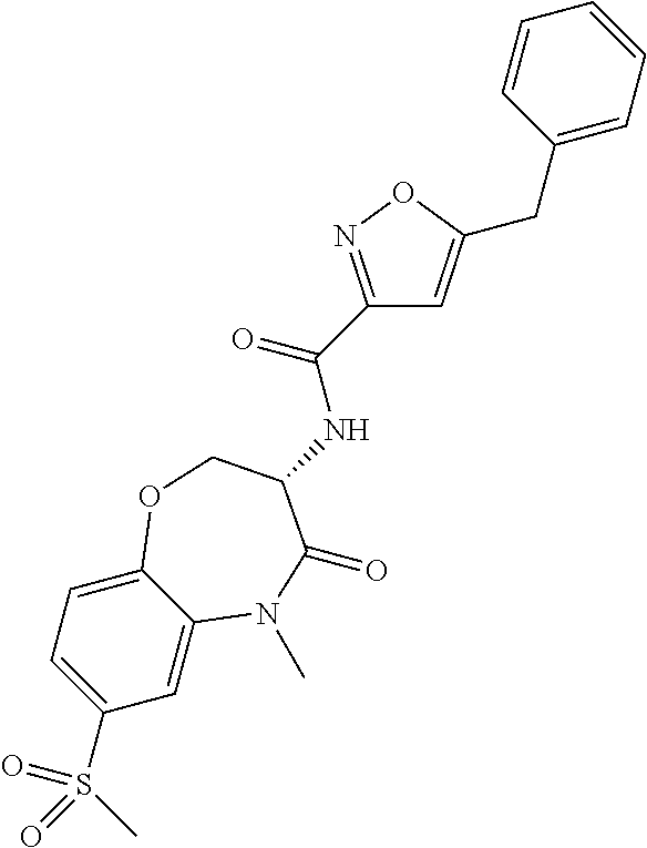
C1=C2C(=CC=C1S(C)(=O)=O)OCC(NC(C1=NOC(CC3=CC=CC=C3)=C1)=O)C(=O)N2C
